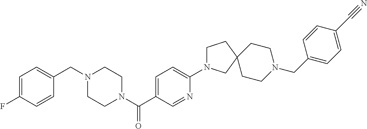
C1=C(F)C=CC(CN2CCN(C(C3=CC=C(N4CCC5(C4)CCN(CC4=CC=C(C#N)C=C4)CC5)N=C3)=O)CC2)=C1
